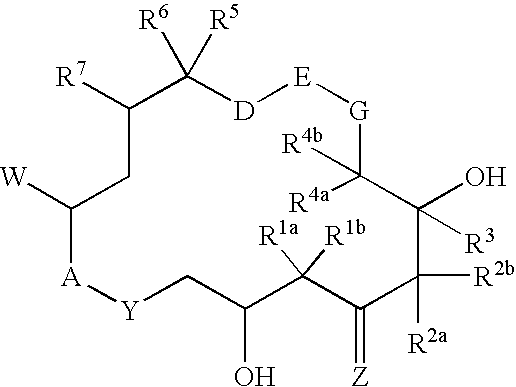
C1([R7])C([R6])([R5])[D][E][G]C([R4b])([R4a])C(O)([R3])C([R2b])([R2a])C(=[Z])C([R1a])([R1b])C(O)C[Y][A]C([W])C1
